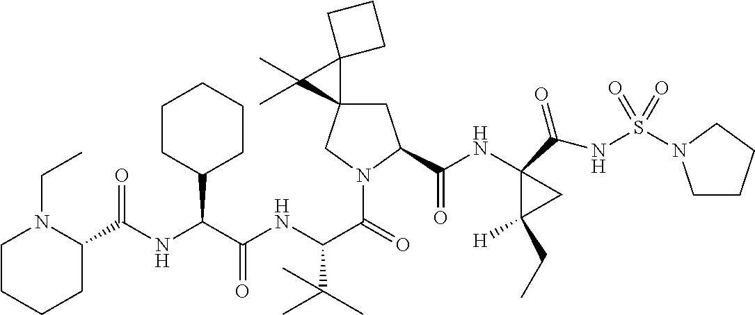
C1CCCC(C(NC(C(NC(C(=O)N2CC3(CC2C(NC2(C(=O)NS(=O)(=O)N4CCCC4)C([H])(CC)C2)=O)C2(C3(C)C)CCC2)C(C)(C)C)=O)C2CCCCC2)=O)N1CC
